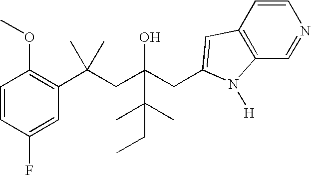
C1=CC(F)=CC(C(CC(CC2=CC3=C(C=NC=C3)N2[H])(O)C(C)(C)CC)(C)C)=C1OC
